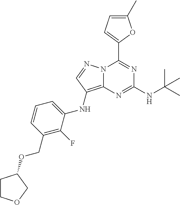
N12C(=C(NC3=CC=CC(COC4CCOC4)=C3F)C=N1)N=C(NC(C)(C)C)N=C2C1=CC=C(C)O1
